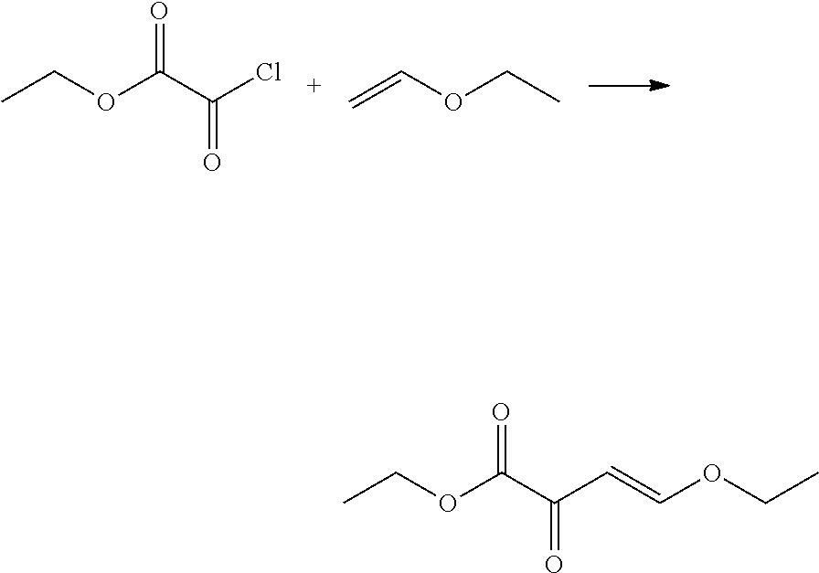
O=C(C(Cl)=O)OCC.O(C=C)CC.O=C(C(C=COCC)=O)OCC
